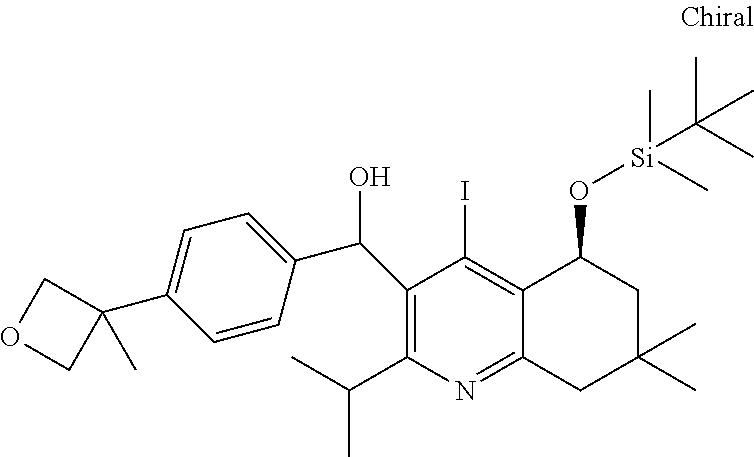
N1=C2C(=C(I)C(C(C3=CC=C(C4(C)COC4)C=C3)O)=C1C(C)C)C(O[Si](C(C)(C)C)(C)C)CC(C)(C)C2
